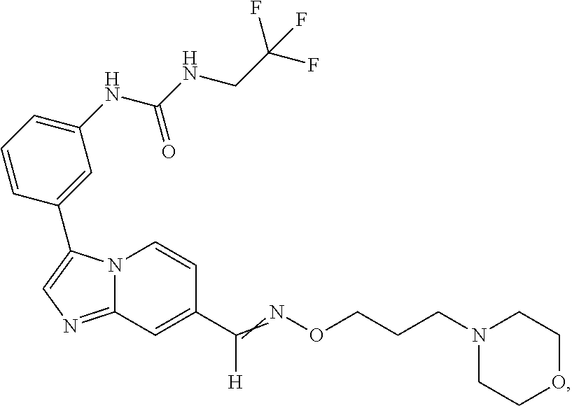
N12C(=NC=C1C1=CC(NC(NCC(F)(F)F)=O)=CC=C1)C=C(C(=NOCCCN1CCOCC1)[H])C=C2
